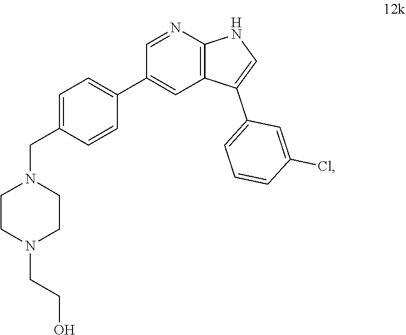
N1(CC2=CC=C(C3=CC4=C(N=C3)NC=C4C3=CC=CC(Cl)=C3)C=C2)CCN(CCO)CC1
